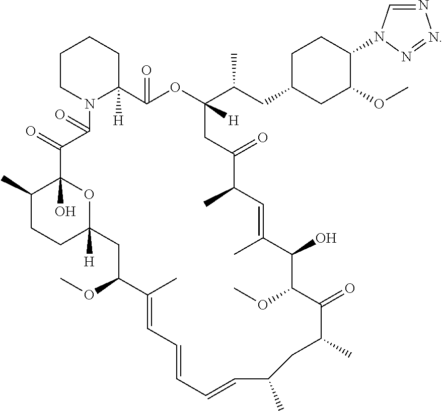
C1CN2C([H])(CC1)C(=O)OC(C(CC1CC(OC)C(N3N=NN=C3)CC1)C)([H])CC(=O)C(C)C=C(C)C(O)C(OC)C(=O)C(C)CC(C)C=CC=CC=C(C)C(OC)CC1([H])OC(O)(C(=O)C2=O)C(C)CC1
